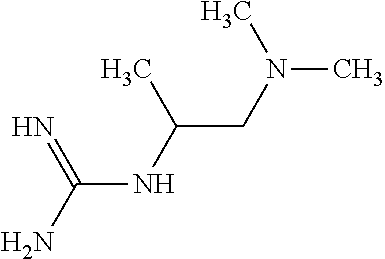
C(NC(CN(C)C)C)(N)=N
